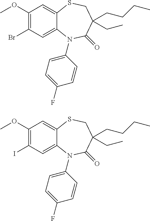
C1(OC)=C(Br)C=C2C(=C1)SCC(CC)(CCCC)C(=O)N2C1=CC=C(F)C=C1.C1(OC)=C(I)C=C2C(=C1)SCC(CC)(CCCC)C(=O)N2C1=CC=C(F)C=C1
